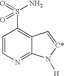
C1=CN=C2C(=C1S(=O)(N)=O)C=[C*]N2[H]
